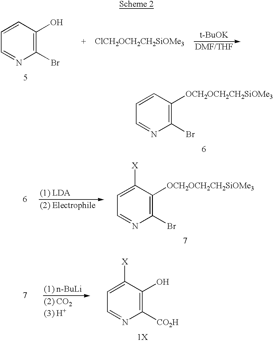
C1(Br)=C(O)C=CC=N1.[t-BuOK].C1(Br)=C([OCH2OCH2CH2SiOMe3])C=CC=N1.C1(Br)=C([OCH2OCH2CH2SiOMe3])C([X])=CC=N1.C1([CO2H])=C(O)C([X])=CC=N1.[1X]
